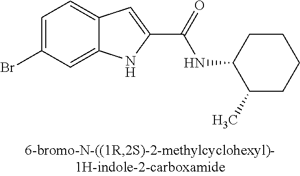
C12=CC(Br)=CC=C1C=C(C(=O)NC1C(C)CCCC1)N2
